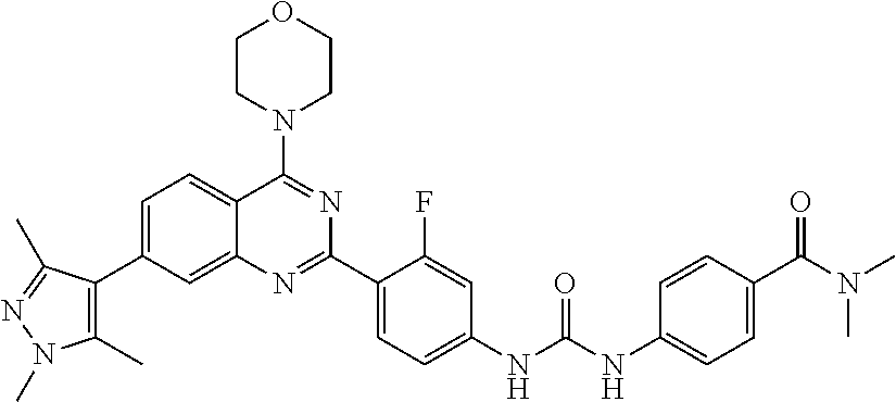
C1=C(C2=C(C)N(C)N=C2C)C=C2C(=C1)C(N1CCOCC1)=NC(C1=CC=C(NC(NC3=CC=C(C(N(C)C)=O)C=C3)=O)C=C1F)=N2
